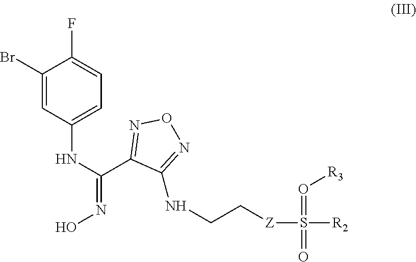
C1(Br)=CC(NC(C2=NON=C2NCC[Z]S([R2])(=O[R3])=O)=NO)=CC=C1F
